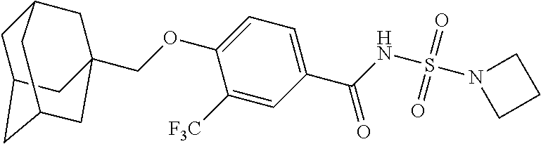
C(OC1=CC=C(C(=O)NS(=O)(=O)N2CCC2)C=C1[F3C])C12CC3CC(CC(C1)C3)C2
